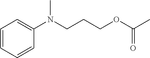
C1=CC=CC(N(CCCOC(C)=O)C)=C1
